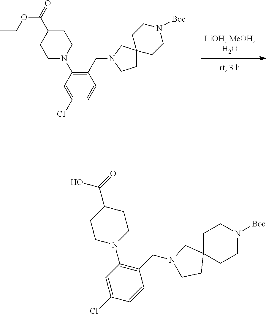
C1(CN2CCC3(C2)CCN([Boc])CC3)=C(N2CCC(C(=O)OCC)CC2)C=C(Cl)C=C1.C1(CN2CC3(CCN([Boc])CC3)CC2)=C(N2CCC(C(=O)O)CC2)C=C(Cl)C=C1
